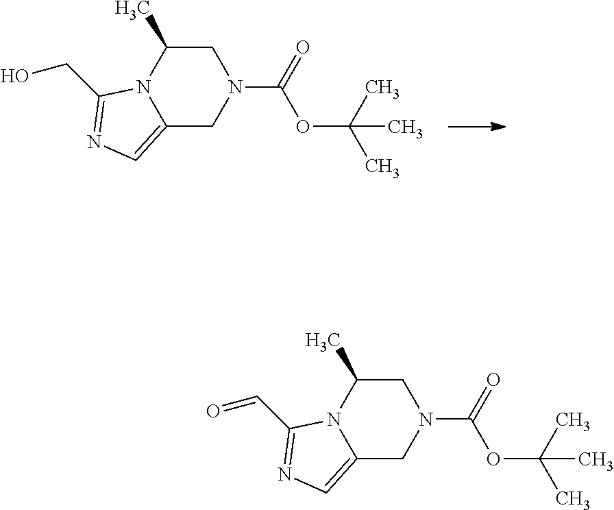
C12=CN=C(CO)N1C(C)CN(C(=O)OC(C)(C)C)C2.C12=CN=C(C=O)N1C(C)CN(C(=O)OC(C)(C)C)C2
